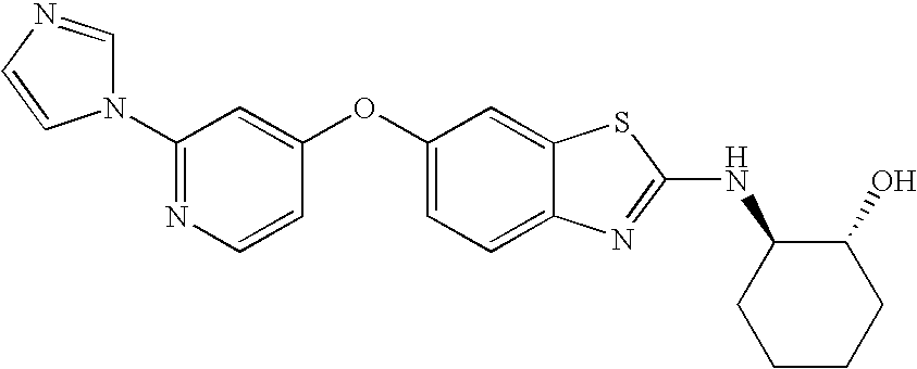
N1=C(N2C=NC=C2)C=C(OC2=CC=C3C(=C2)SC(NC2CCCCC2O)=N3)C=C1
